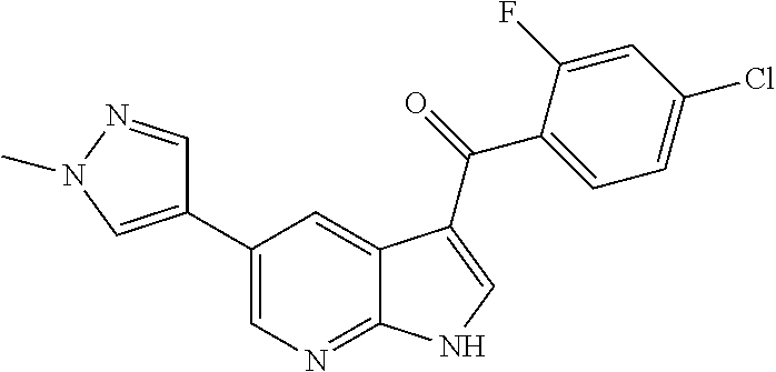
C1(C2=CN=C3C(=C2)C(C(=O)C2=CC=C(Cl)C=C2F)=CN3)=CN(C)N=C1
